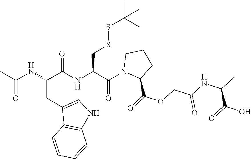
N(C(C(NC(C(N1C(C(=O)OCC(=O)NC(C(=O)O)C)CCC1)=O)CSSC(C)(C)C)=O)CC1=CNC2=C1C=CC=C2)C(C)=O
